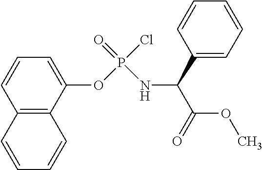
C12=C(C(OP(=O)(Cl)NC(C(=O)OC)C3=CC=CC=C3)=CC=C1)C=CC=C2
